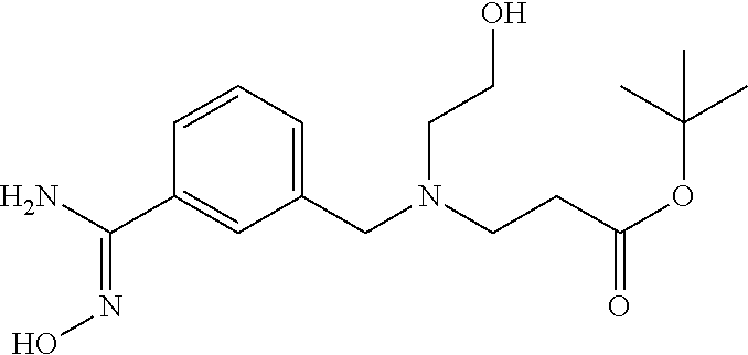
C1(C(N)=NO)=CC(CN(CCC(OC(C)(C)C)=O)CCO)=CC=C1
